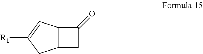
C12C(CC1=O)CC([R1])=C2
